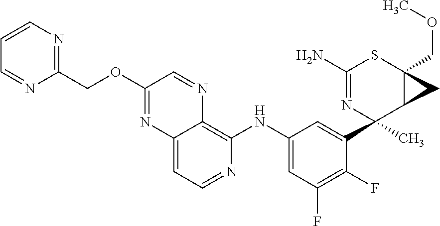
C12=CC=NC(NC3=CC(F)=C(F)C(C4(C)N=C(N)SC5(COC)C4C5)=C3)=C1N=CC(OCC1=NC=CC=N1)=N2
